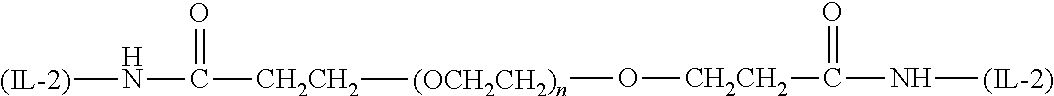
[CH2CH2](C(N[(IL-2)])=O)O[(OCH2CH2)n][CH2CH2]C(N[(IL-2)])=O
